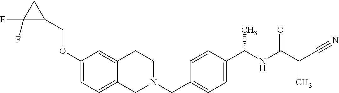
C1(OCC2CC2(F)F)=CC=C2C(=C1)CCN(CC1=CC=C(C(NC(=O)C(C#N)C)C)C=C1)C2
